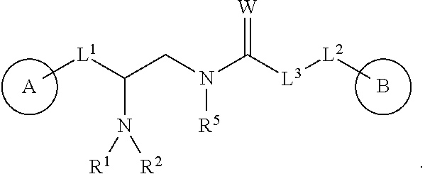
[A].B.C[L1]C(CN([R5])C(=[W])[L3][L2]C)N([R2])[R1]
